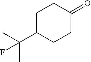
C1C(C(C)(C)F)CCC(=O)C1
